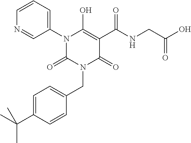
N1(C2=CC=CN=C2)C(=O)N(CC2=CC=C(C(C)(C)C)C=C2)C(=O)C(C(NCC(O)=O)=O)=C1O
